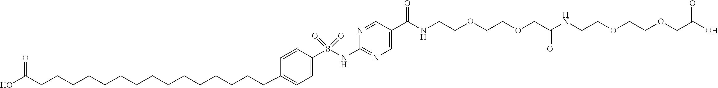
C1=C(S(NC2=NC=C(C(=O)NCCOCCOCC(NCCOCCOCC(O)=O)=O)C=N2)(=O)=O)C=CC(CCCCCCCCCCCCCCCC(O)=O)=C1
